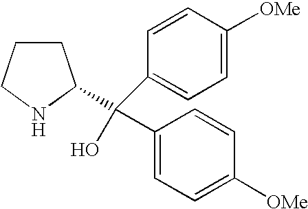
C1CCNC1C(C1=CC=C([OMe])C=C1)(C1=CC=C([OMe])C=C1)O
